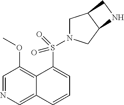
C1=NC=C2C(=C1OC)C(S(=O)(=O)N1CC3C(C1)NC3)=CC=C2
